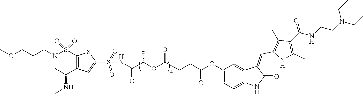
O=C(OC(C)C(=O)NS(=O)(=O)C1=CC2=C(S1)S(=O)(=O)N(CCCOC)CC2NCC)CCC(OC1=CC=C2C(=C1)C(=CC1=C(C)C(C(NCCN(CC)CC)=O)=C(C)N1)C(=O)N2)=O
